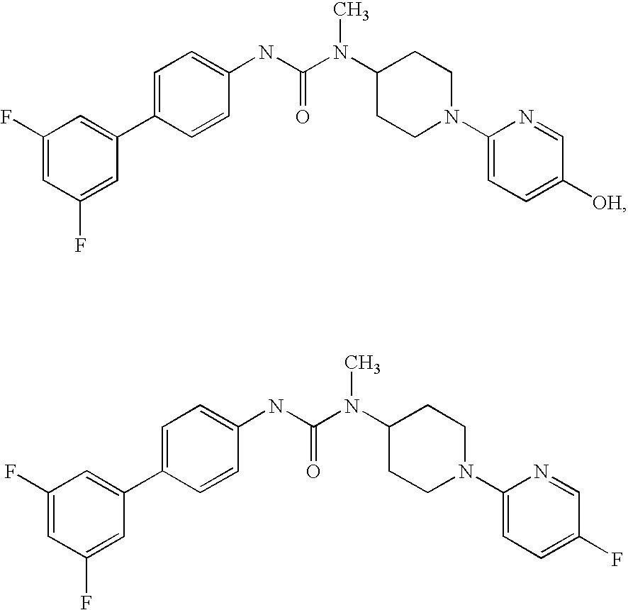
C1(F)=CC(F)=CC(C2=CC=C(NC(=O)N(C)C3CCN(C4=CC=C([OH])C=N4)CC3)C=C2)=C1.C1(F)=CC(F)=CC(C2=CC=C(NC(=O)N(C)C3CCN(C4=CC=C(F)C=N4)CC3)C=C2)=C1
